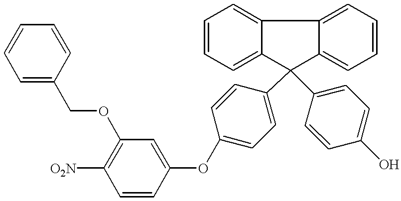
C1=C(COC2=C([O2N])C=CC(OC3=CC=C(C4(C5=CC=C(O)C=C5)C5=CC=CC=C5C5=CC=CC=C54)C=C3)=C2)C=CC=C1
